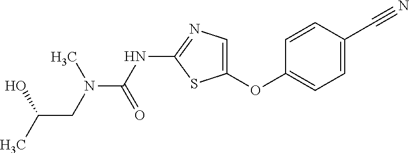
C1=CC(C#N)=CC=C1OC1=CN=C(NC(=O)N(CC(C)O)C)S1
